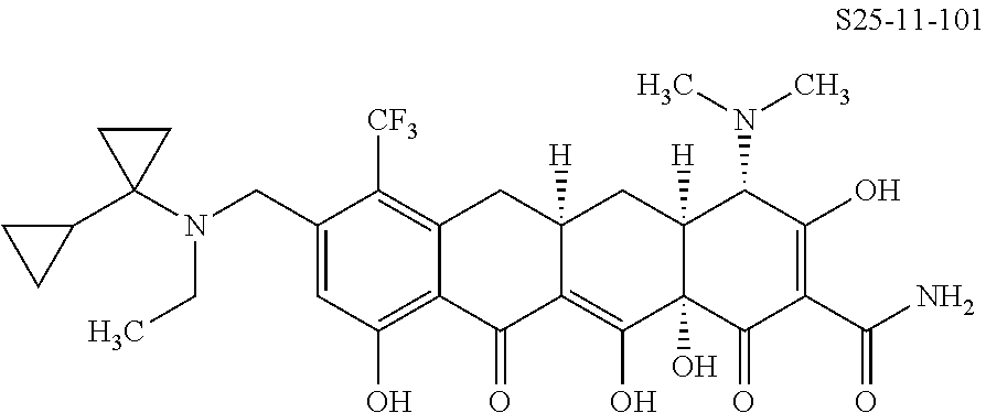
C1(CN(C2(C3CC3)CC2)CC)=CC(O)=C2C(=C1[CF3])CC1([H])C(=C(O)C3(O)C([H])(C1)C(N(C)C)C(O)=C(C(N)=O)C3=O)C2=O
